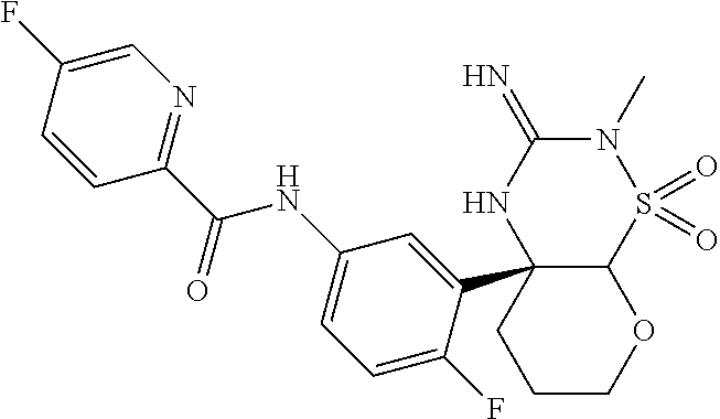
C12C(C3=CC(NC(C4=NC=C(F)C=C4)=O)=CC=C3F)(NC(=N)N(C)S1(=O)=O)CCCO2
